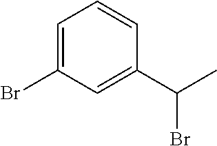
C1=C(Br)C=C(C(C)Br)C=C1
